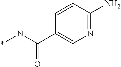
C1=CC(N)=NC=C1C(N*)=O
